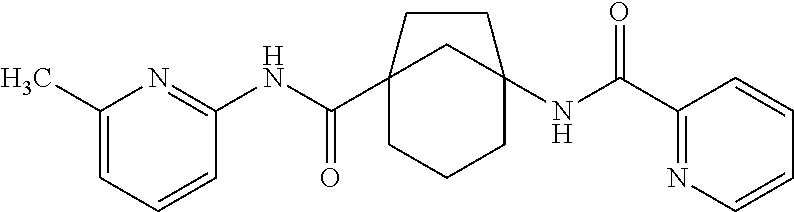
C12(C(NC3=NC(C)=CC=C3)=O)CCCC(NC(C3=NC=CC=C3)=O)(C1)CC2
